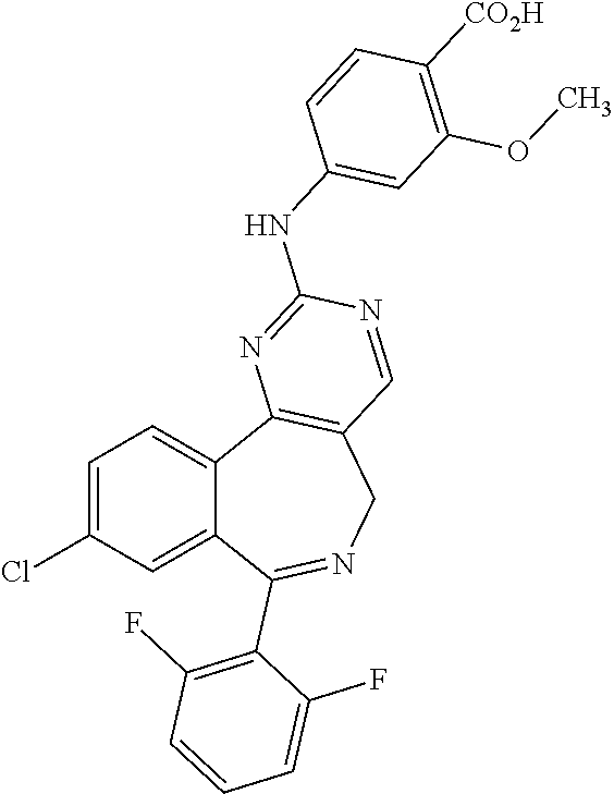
C1=C(Cl)C=C2C(=C1)C1=C(CN=C2C2=C(F)C=CC=C2F)C=NC(NC2=CC(OC)=C([CO2H])C=C2)=N1
